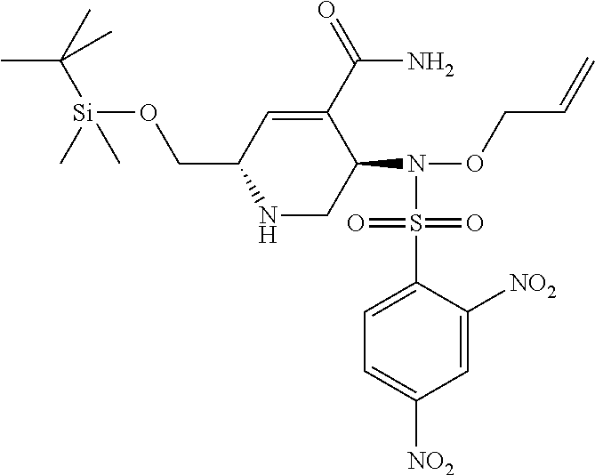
C1(CO[Si](C(C)(C)C)(C)C)NCC(N(OCC=C)S(C2=CC=C([NO2])C=C2[NO2])(=O)=O)C(C(N)=O)=C1
